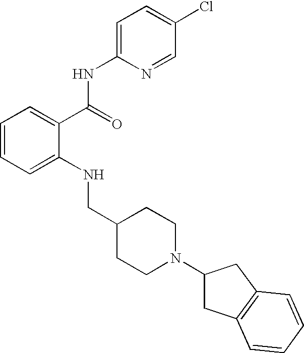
C1=CC=C(NCC2CCN(C3CC4=C(C3)C=CC=C4)CC2)C(C(NC2=CC=C(Cl)C=N2)=O)=C1
